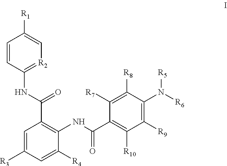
[R2]1=C(NC(C2=C(NC(=O)C3=C([R10])C([R9])=C(N([R6])[R5])C([R8])=C3[R7])C([R4])=CC([R3])=C2)=O)C=CC([R1])=C1
